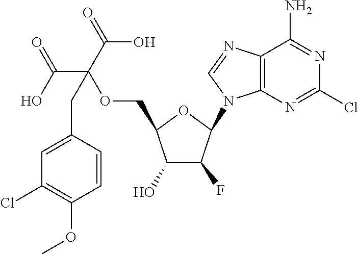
C12=C(N=CN1C1C(F)C(O)C(COC(C(O)=O)(C(=O)O)CC3=CC(Cl)=C(OC)C=C3)O1)C(N)=NC(Cl)=N2
